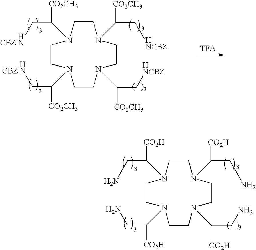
C1CN(C(C[HNCBZ])[CO2CH3])CCN(C(C[HNCBZ])[CO2CH3])CCN(C(CN)[CO2CH3])CCN1C(CN)[CO2CH3].C1CN(C(CN)[CO2H])CCN(C(CN)[CO2H])CCN(C(CN)[CO2H])CCN1C(CN)[CO2H]
